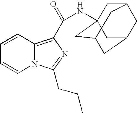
C1=CC2=C(C(NC34CC5CC(CC(C3)C5)C4)=O)N=C(CCC)N2C=C1
